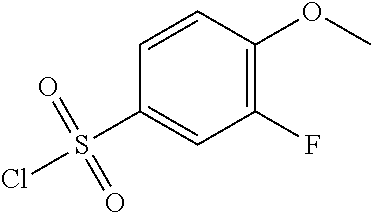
ClS(C1=CC(F)=C(OC)C=C1)(=O)=O
